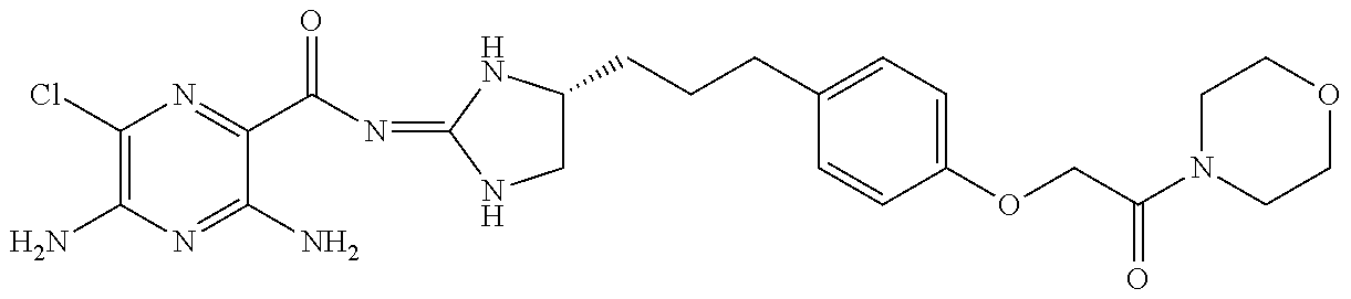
C1(Cl)=C(N)N=C(N)C(C(N=C2NC(CCCC3=CC=C(OCC(=O)N4CCOCC4)C=C3)CN2)=O)=N1
